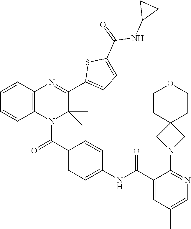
C1=C(C(NC2=CC=C(C(=O)N3C4=C(C=CC=C4)N=C(C4=CC=C(C(=O)NC5CC5)S4)C3(C)C)C=C2)=O)C(N2CC3(C2)CCOCC3)=NC=C1C
